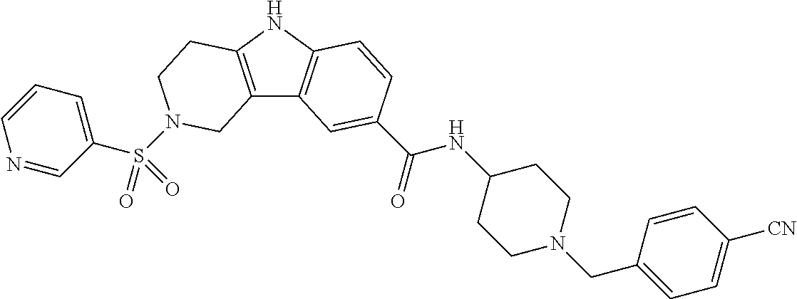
C1(S(N2CCC3=C(C4=C(N3)C=CC(C(=O)NC3CCN(CC5=CC=C([CN])C=C5)CC3)=C4)C2)(=O)=O)=CC=CN=C1
